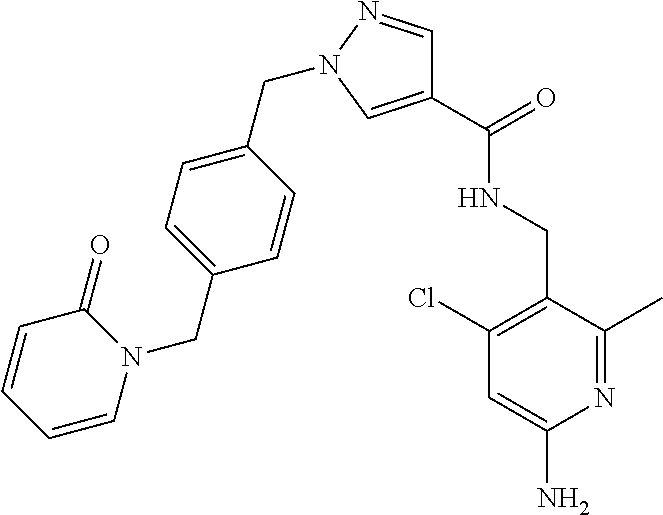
C1(C(=O)NCC2=C(Cl)C=C(N)N=C2C)=CN(CC2=CC=C(CN3C(=O)C=CC=C3)C=C2)N=C1
